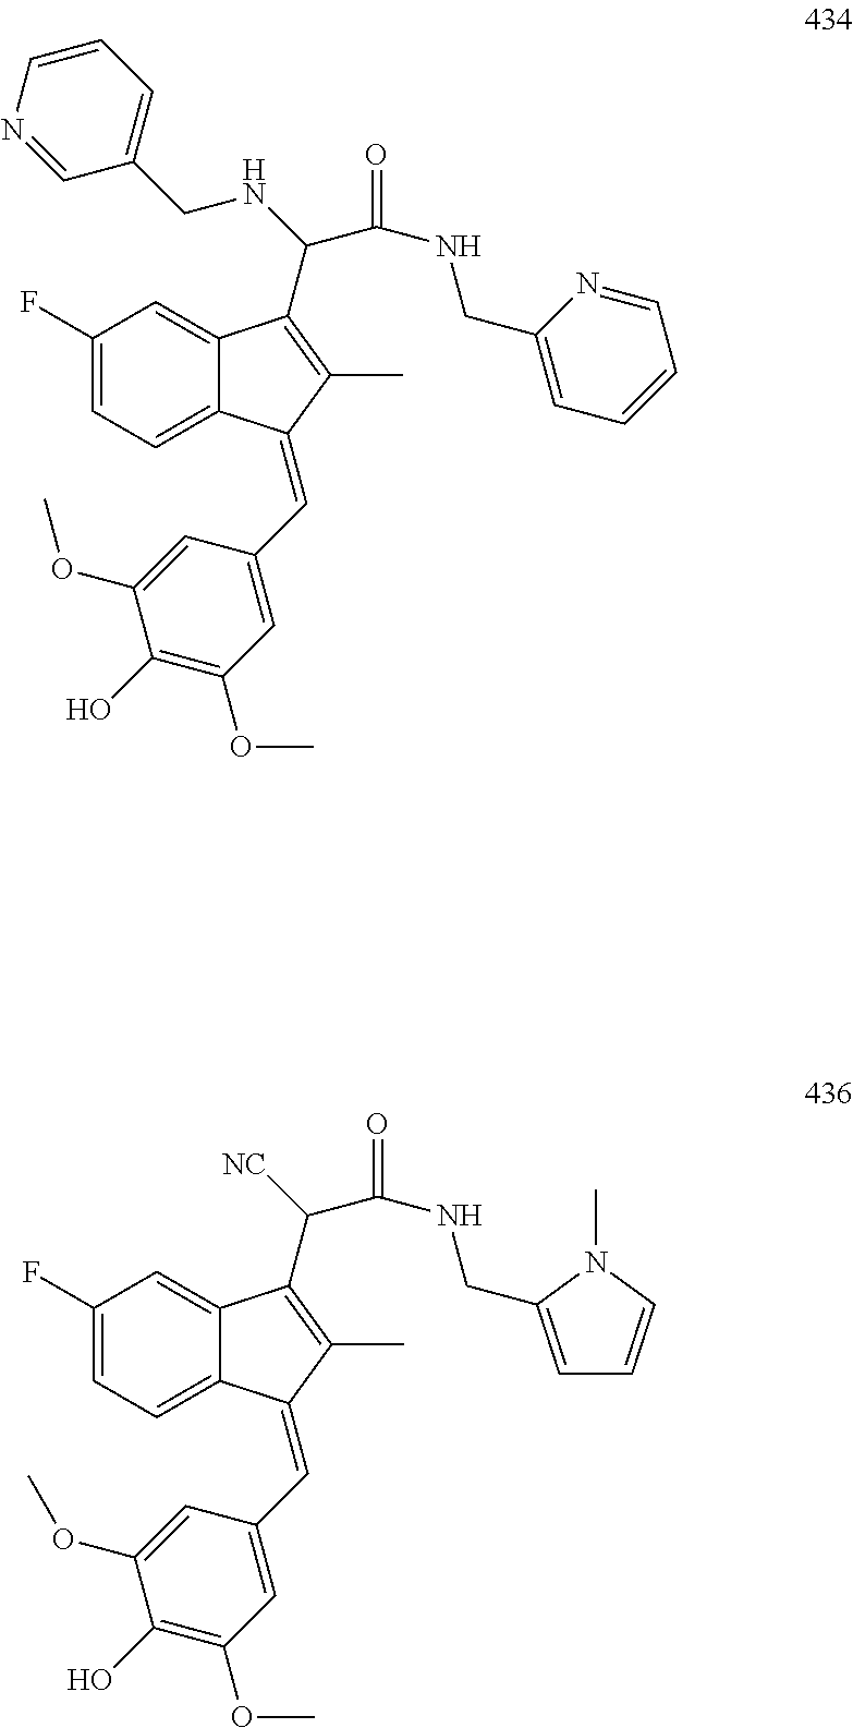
C1(F)=CC=C2C(=C1)C(C([NC])C(NCC1=CC=CN1C)=O)=C(C)C2=CC1=CC(OC)=C(O)C(OC)=C1.C1(F)=CC=C2C(=C1)C(C(NCC1=CC=CN=C1)C(NCC1=CC=CC=N1)=O)=C(C)C2=CC1=CC(OC)=C(O)C(OC)=C1
